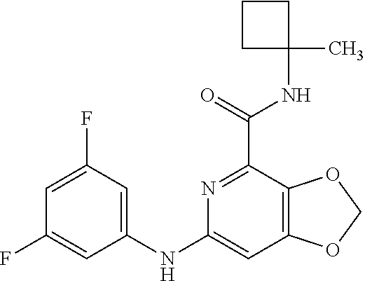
C1=C(F)C=C(NC2=CC3=C(C(C(=O)NC4(C)CCC4)=N2)OCO3)C=C1F
